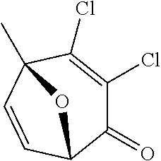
C1(=O)C(Cl)=C(Cl)C2(C)C=CC1O2
